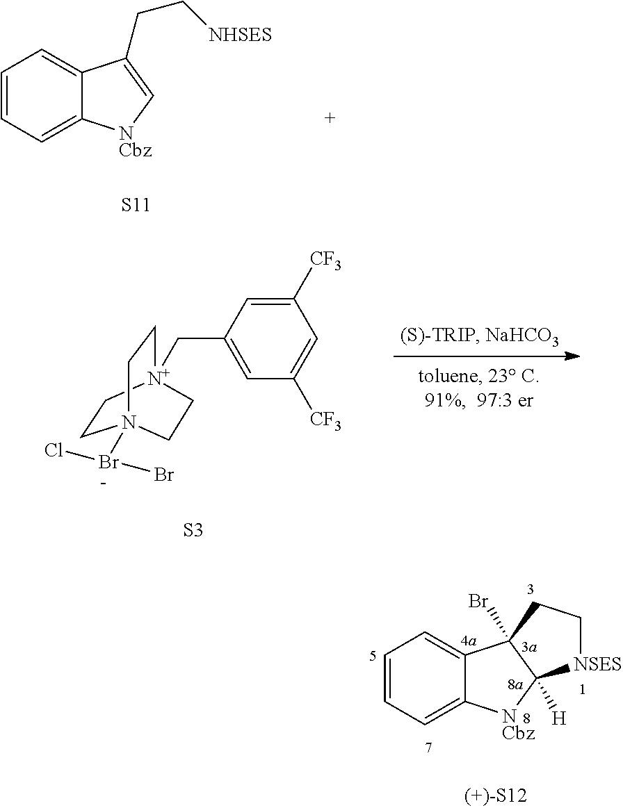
[NCbz]1C=C(CC[NHSES])C2=CC=CC=C12.[S11].C1([CF3])=CC(C[N+]23CCN(Br(Cl)Br)(CC2)CC3)=CC([CF3])=C1.[S3].[NCbz]1C2([H])C(Br)(CC[NSES]2)C2=CC=CC=C12
